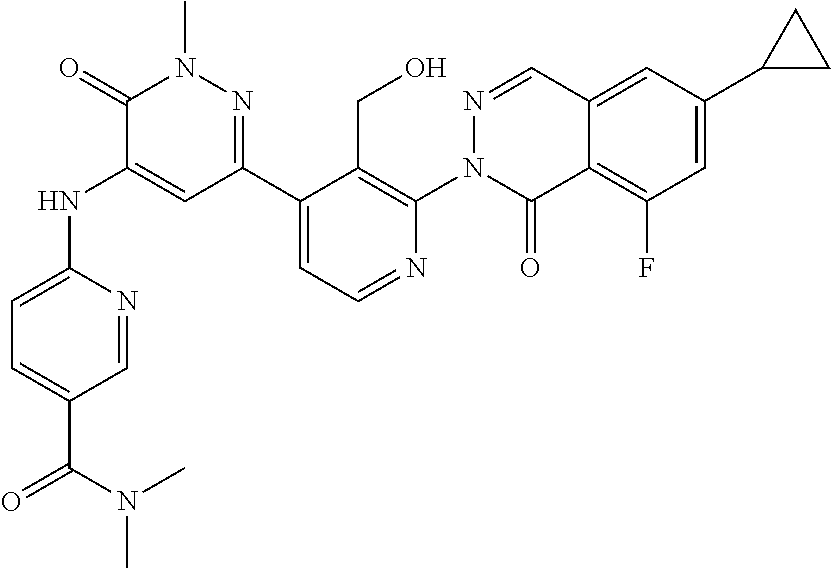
O=C(N(C)C)C1=CC=C(NC2=CC(C3=CC=NC(N4C(=O)C5=C(F)C=C(C6CC6)C=C5C=N4)=C3CO)=NN(C)C2=O)N=C1
